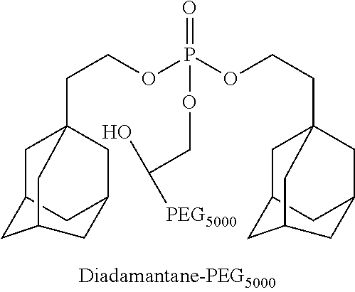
C(COP(OCCC12CC3CC(C1)CC(C3)C2)(=O)OCC(O)[PEG5000])C12CC3CC(C1)CC(C3)C2
